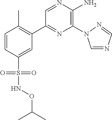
C1(C2=C(C)C=CC(S(=O)(=O)NOC(C)C)=C2)=NC(N2C=NC=N2)=C(N)N=C1
